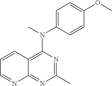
C1=C(N(C)C2=C3C(=NC(C)=N2)N=CC=C3)C=CC(OC)=C1
